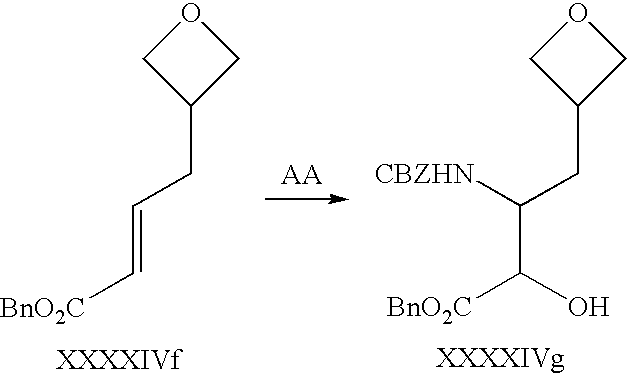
C1C(CC(C([BnO2C])O)[CBZHN])CO1.C1C(CC=C[BnO2C])CO1
